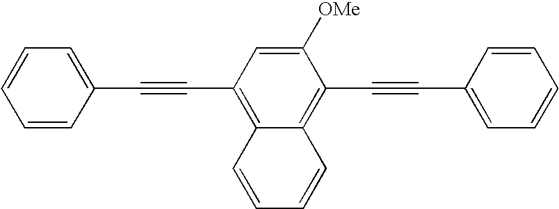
C1=CC=C(C#CC2=C3C(=C(C#CC4=CC=CC=C4)C([OMe])=C2)C=CC=C3)C=C1
